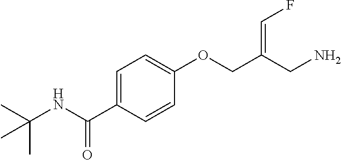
C1=C(C(NC(C)(C)C)=O)C=CC(OCC(CN)=CF)=C1
